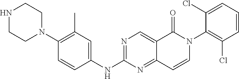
N1CCN(C2=C(C)C=C(NC3=NC=C4C(=N3)C=CN(C3=C(Cl)C=CC=C3Cl)C4=O)C=C2)CC1
